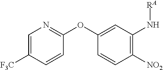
C1=C([F3C])C=CC(OC2=CC(N[RA])=C([NO2])C=C2)=N1
